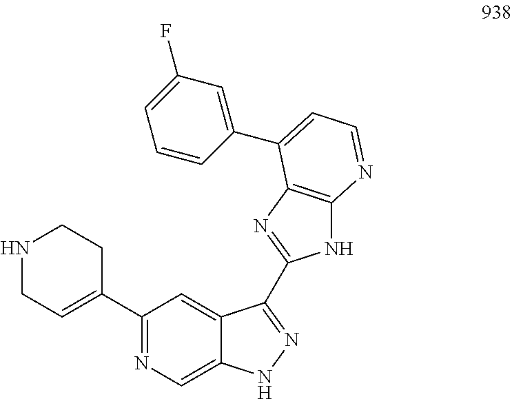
C1NCC=C(C2=NC=C3C(=C2)C(C2=NC4=C(N2)N=CC=C4C2=CC(F)=CC=C2)=NN3)C1
